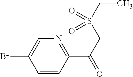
C1=CC(C(=O)CS(CC)(=O)=O)=NC=C1Br
